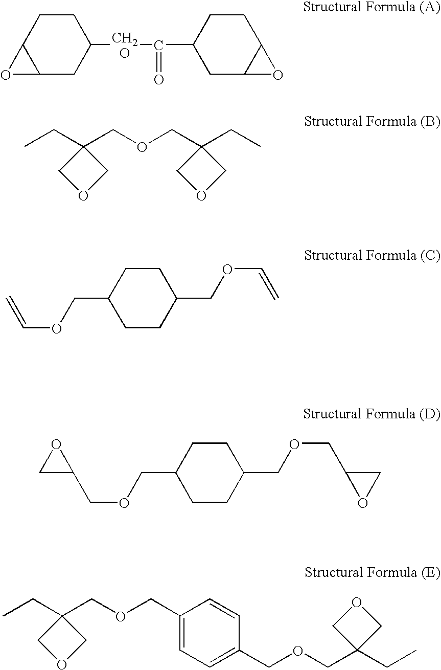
C12C(CC([CH2O]C(C3CC4C(CC3)O4)=O)CC1)O2.CCC1(COCC2(CC)COC2)COC1.C1CC(COC=C)CCC1COC=C.C1CC(COCC2CO2)CCC1COCC1CO1.CCC1(COCC2=CC=C(COCC3(CC)COC3)C=C2)COC1
